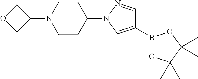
C1(B2OC(C)(C)C(C)(C)O2)=CN(C2CCN(C3COC3)CC2)N=C1
